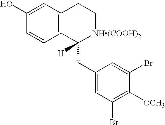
C12=C(C=C(O)C=C1)CC[NH(COOH)2]C2(CC1=CC(Br)=C([OCH3])C(Br)=C1)[H]
